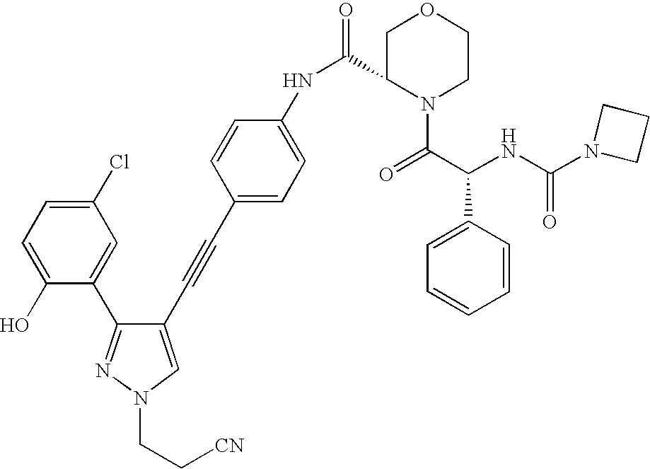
C1(O)=CC=C(Cl)C=C1C1=NN(CC[CN])C=C1C#CC1=CC=C(NC(C2N(C(C(NC(=O)N3CCC3)C3=CC=CC=C3)=O)CCOC2)=O)C=C1
